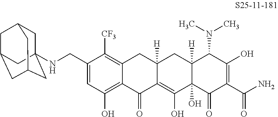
C1=C(CNC23CC4CC(CC(C2)C4)C3)C([CF3])=C2C(=C1O)C(=O)C1=C(O)C3(O)C([H])(CC1([H])C2)C(N(C)C)C(O)=C(C(N)=O)C3=O
